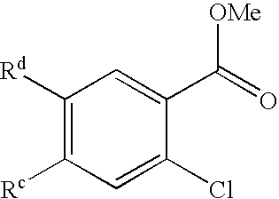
C1([Rd])=C([Rc])C=C(Cl)C(C(=O)[OMe])=C1
